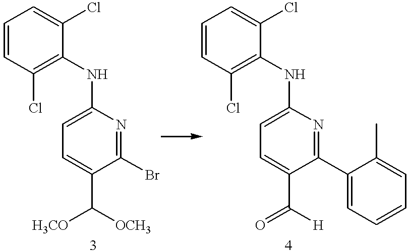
C1=C(NC2=C(Cl)C=CC=C2Cl)N=C(Br)C(C([H3CO])[OCH3])=C1.C1=C(NC2=C(Cl)C=CC=C2Cl)N=C(C2=CC=CC=C2C)C(C(=O)[H])=C1
